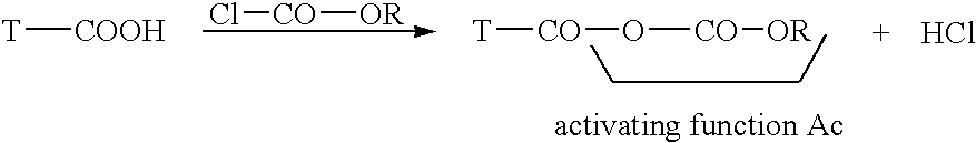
[T][COOH].Cl[CO][OR].[T][CO]O[CO][OR].Cl
